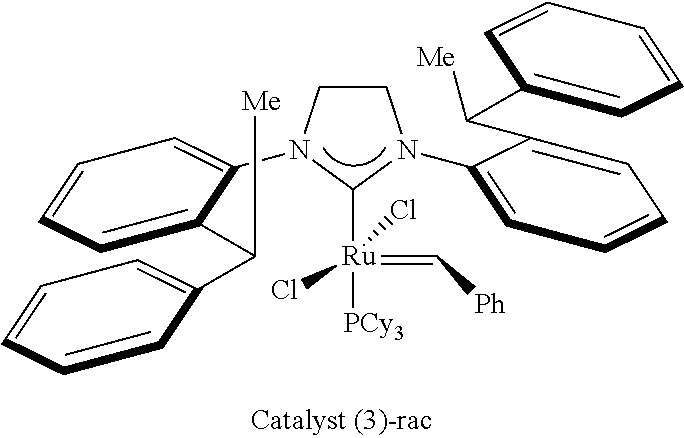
C1CN(C2=CC=CC=C2C(C2=CC=CC=C2)[Me])C([Ru](=C[Ph])([PCy3])(Cl)Cl)N1C1=CC=CC=C1C([Me])C1=CC=CC=C1
